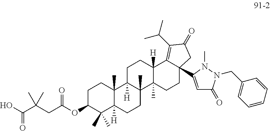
OC(C(CC(OC1C(C)(C)C2([H])C(C)(CC1)C1([H])C(C)(CC2)C2(C)C([H])(CC1)C1=C(C(C)C)C(=O)CC1(C1=CC(=O)N(CC3=CC=CC=C3)N1C)CC2)=O)(C)C)=O
